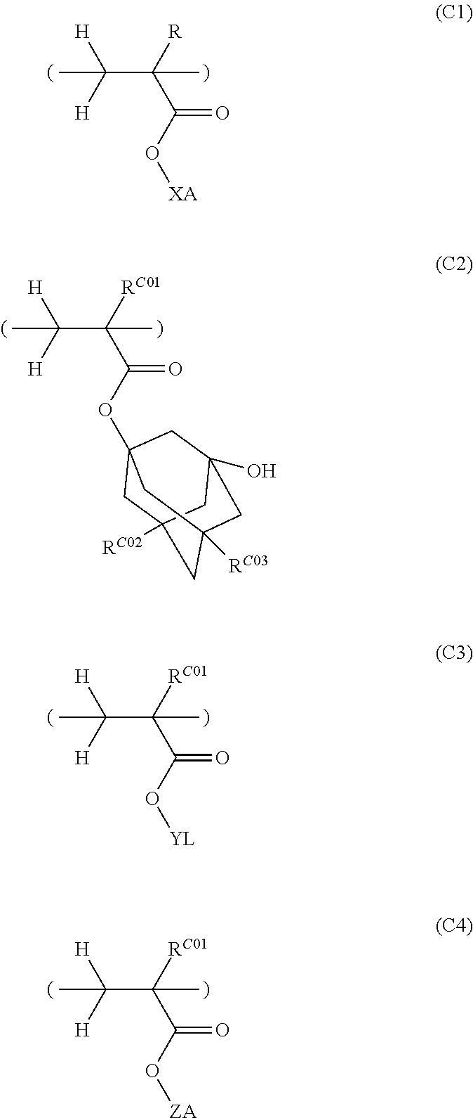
C(C([R])(C(O[XA])=O)C)([H])([H])C.C(C([RC01])(C(O[YL])=O)C)([H])([H])C.C(C([RC01])(C(O[ZA])=O)C)([H])([H])C.C(C([RC01])(C(OC12CC3([RC02])CC([RC03])(CC(O)(C1)C3)C2)=O)C)([H])([H])C
